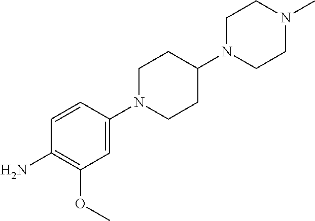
C1=CC(N2CCC(N3CCN(C)CC3)CC2)=CC(OC)=C1N
